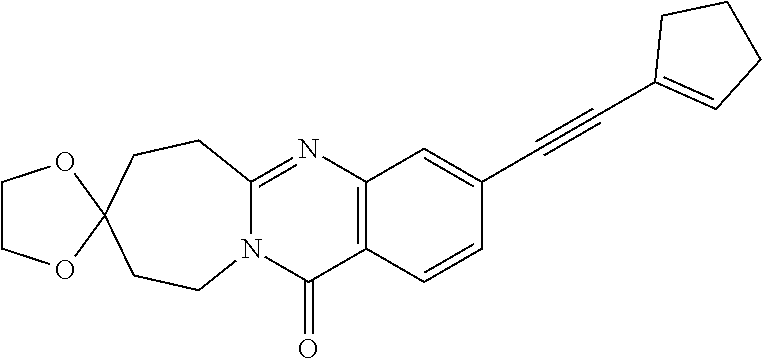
N12C(=NC3=C(C1=O)C=CC(C#CC1=CCCC1)=C3)CCC1(CC2)OCCO1
